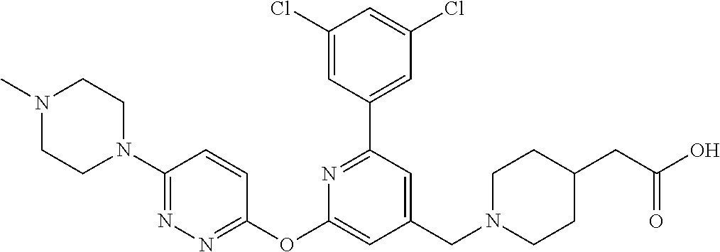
C1(Cl)=CC(C2=NC(OC3=NN=C(N4CCN(C)CC4)C=C3)=CC(CN3CCC(CC(O)=O)CC3)=C2)=CC(Cl)=C1
